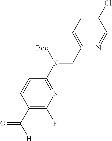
C1(CN(C2=NC(F)=C(C([H])=O)C=C2)[Boc])=CC=C(Cl)C=N1
